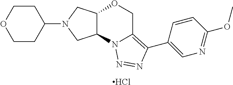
C1(N2CC3C(C2)N2C(=C(C4=CN=C(OC)C=C4)N=N2)CO3)CCOCC1.Cl
